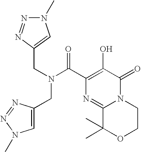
C1(C(N(CC2=CN(C)N=N2)CC2=CN(C)N=N2)=O)=C(O)C(=O)N2C(=N1)C(C)(C)OCC2
